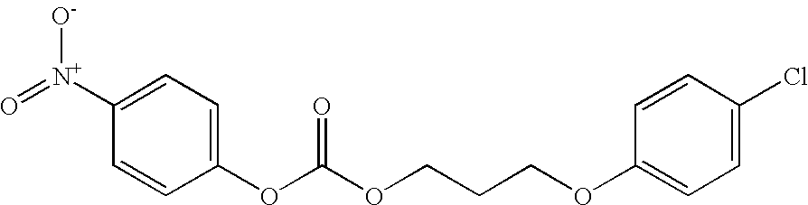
O(C(OCCCOC1=CC=C(Cl)C=C1)=O)C1=CC=C([N+](=O)[O-])C=C1
